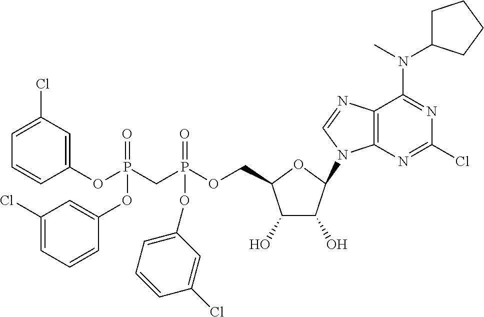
C1(O)C(O)C(N2C3=C(N=C2)C(N(C2CCCC2)C)=NC(Cl)=N3)OC1COP(CP(OC1=CC(Cl)=CC=C1)(=O)OC1=CC(Cl)=CC=C1)(=O)OC1=CC=CC(Cl)=C1
